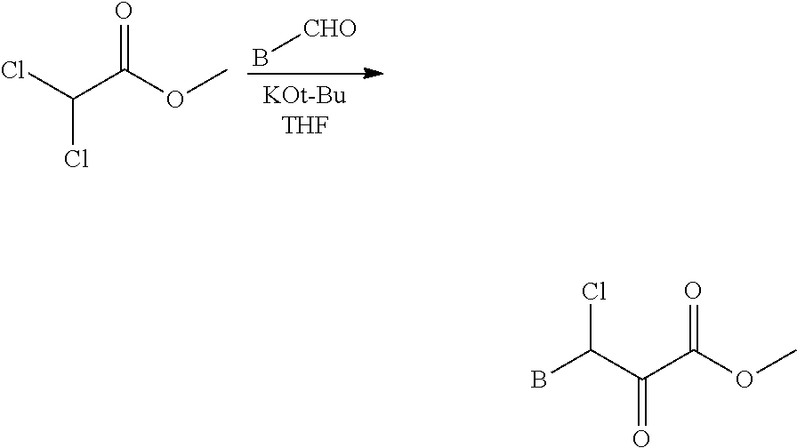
B[CHO].ClC(C(OC)=O)Cl.C(C(C(OC)=O)=O)(B)Cl
